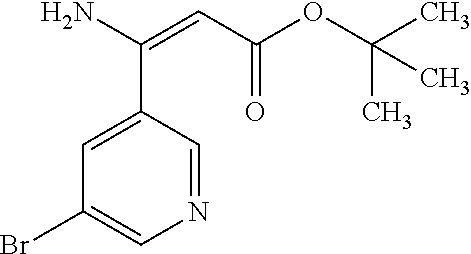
N1=CC(C(N)=CC(OC(C)(C)C)=O)=CC(Br)=C1
